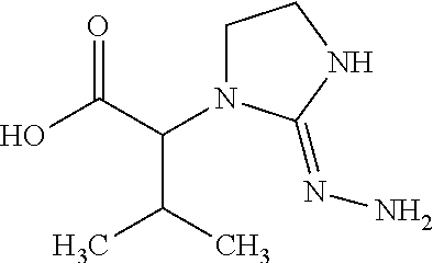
OC(C(N1CCNC1=NN)C(C)C)=O
